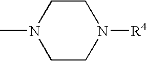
C1CN([R4])CCN1C
